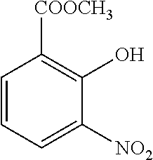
C1=CC=C([NO2])C(O)=C1[COOCH3]
